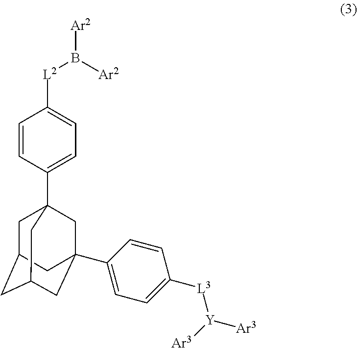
C1C2CC3CC(C4=CC=C([L3][Y]([Ar3])[Ar3])C=C4)(CC1(C1=CC=C([L2]B([Ar2])[Ar2])C=C1)C3)C2
